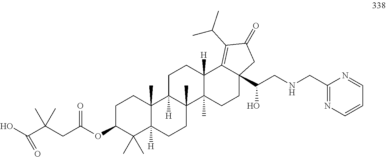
C1C(OC(CC(C(O)=O)(C)C)=O)C(C)(C)C2([H])C(C)(C1)C1([H])C(C)(CC2)C2(C)C([H])(CC1)C1=C(C(C)C)C(=O)CC1(C(CNCC1=NC=CC=N1)O)CC2
